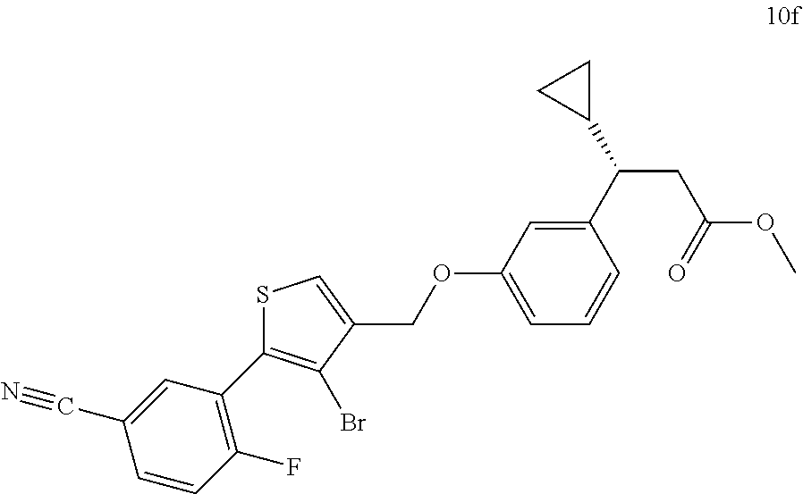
S1C(C2=C(F)C=CC(C#N)=C2)=C(Br)C(COC2=CC=CC(C(C3CC3)CC(OC)=O)=C2)=C1
